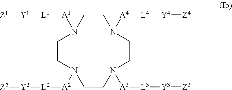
C1CN([A2][L2][Y2][Z2])CCN([A3][L3][Y3][Z3])CCN([A4][L4][Y4][Z4])CCN1[A1][L1][Y1][Z1]
